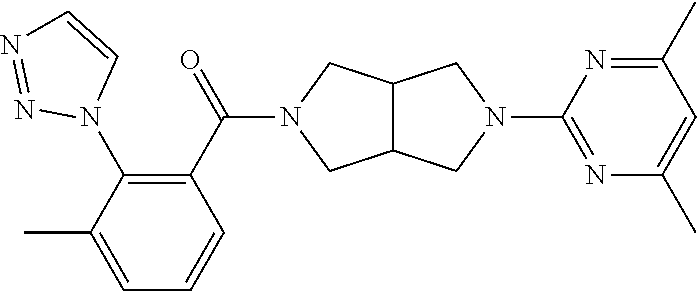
C12C(CN(C3=NC(C)=CC(C)=N3)C1)CN(C(C1=C(N3C=CN=N3)C(C)=CC=C1)=O)C2
